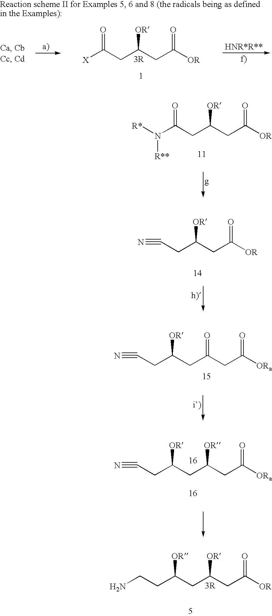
[R*]N(C(CC(CC([OR])=O)[OR])=O)[R**].C(CC(CC([OR])=O)[OR])#N.C(CC(CC(CC([ORa])=O)=O)[OR])#N.C(CC(CC(CC([ORa])=O)[OR])[OR])#N.NCCC(CC(CC([OR])=O)[OR])[OR].[X]C(CC(CC([OR])=O)[OR])=O
